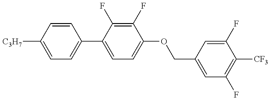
C1=C([C3H7])C=CC(C2=CC=C(OCC3=CC(F)=C([CF3])C(F)=C3)C(F)=C2F)=C1
